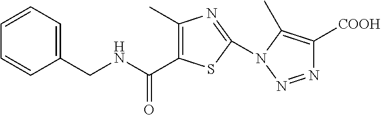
C1=CC=C(CNC(=O)C2=C(C)N=C(N3C(C)=C([COOH])N=N3)S2)C=C1
